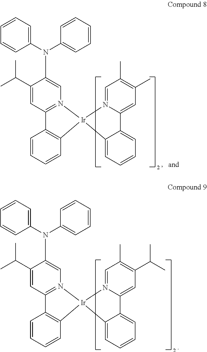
C1=CC=C(N(C2=CC=CC=C2)C2=CN3=C(C=C2C(C)C)C2=C(C=CC=C2)[Ir]32N3=CC(C)=C(C(C)C)C=C3C3=CC=CC=C23)C=C1.C1=CC=C(N(C2=CC=CC=C2)C2=CN3=C(C=C2C(C)C)C2=C(C=CC=C2)[Ir]32N3=CC(C)=C(C)C=C3C3=CC=CC=C23)C=C1
